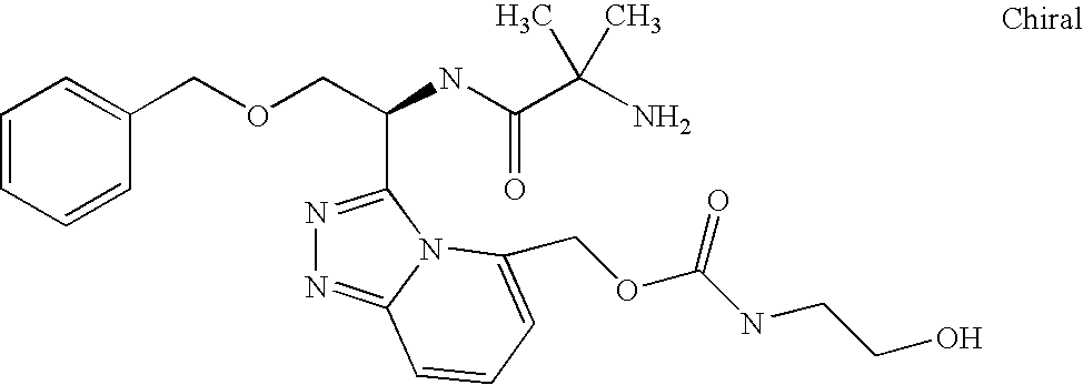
C(NC(C(N)(C)C)=O)(COCC1=CC=CC=C1)C1=NN=C2N1C(COC(NCCO)=O)=CC=C2
